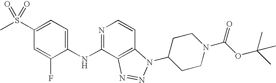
C1(S(C)(=O)=O)=CC=C(NC2=NC=CC3=C2N=NN3C2CCN(C(OC(C)(C)C)=O)CC2)C(F)=C1
